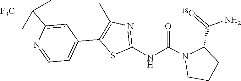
C1(C([F3C])(C)C)=CC(C2=C(C)N=C(NC(=O)N3CCCC3C(=[18O])N)S2)=CC=N1
